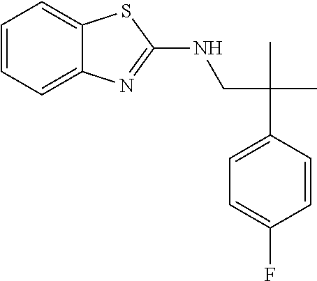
C(CNC1=NC2=CC=CC=C2S1)(C1=CC=C(F)C=C1)(C)C
